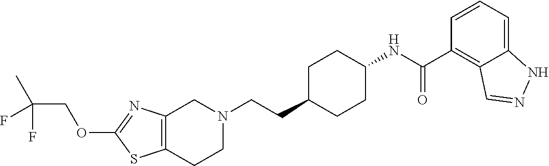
C12=C(CCN(CCC3CCC(NC(C4=C5C(=CC=C4)NN=C5)=O)CC3)C1)SC(OCC(C)(F)F)=N2
